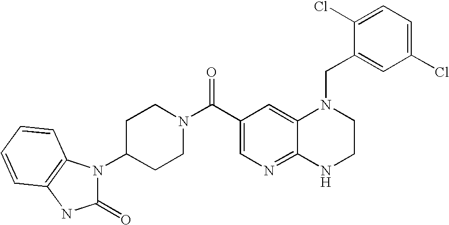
C1(Cl)=CC=C(Cl)C=C1CN1C2=CC(C(N3CCC(N4C(=O)NC5=C4C=CC=C5)CC3)=O)=CN=C2NCC1
